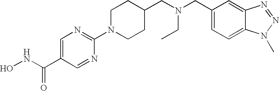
ONC(C1=CN=C(N2CCC(CN(CC3=CC=C4C(=C3)N=NN4C)CC)CC2)N=C1)=O
